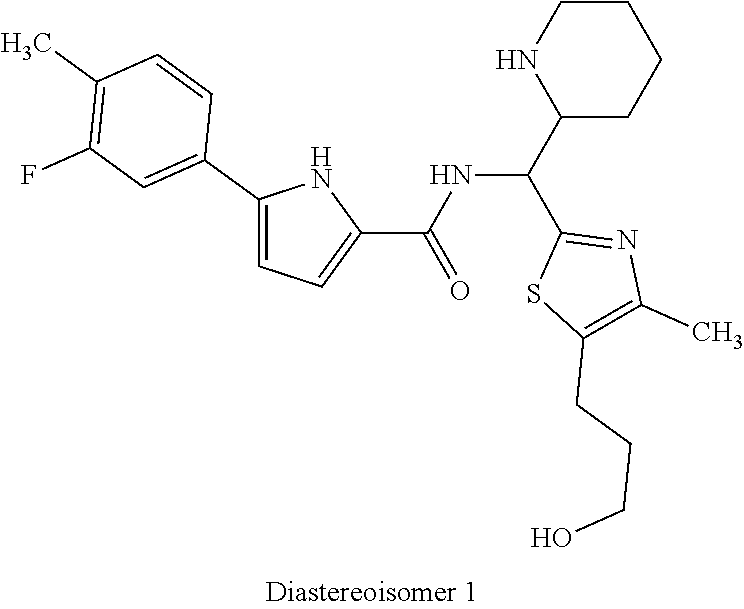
C1CNC(C(C2=NC(C)=C(CCCO)S2)NC(C2=CC=C(C3=CC(F)=C(C)C=C3)N2)=O)CC1
